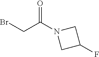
BrCC(N1CC(F)C1)=O
